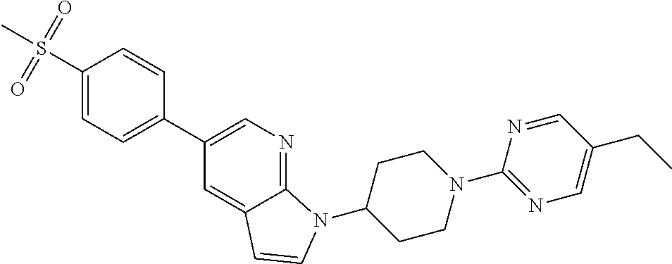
C1=CC(S(C)(=O)=O)=CC=C1C1=CN=C2C(=C1)C=CN2C1CCN(C2=NC=C(CC)C=N2)CC1
